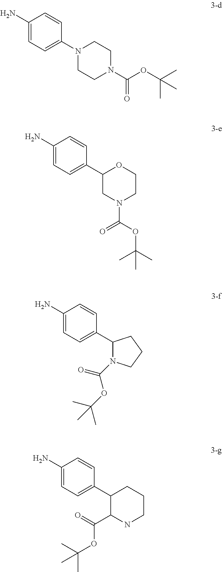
C1(N)=CC=C(N2CCN(C(OC(C)(C)C)=O)CC2)C=C1.C1(N)=CC=C(C2CN(C(OC(C)(C)C)=O)CCO2)C=C1.C1(N)=CC=C(C2N(C(=O)OC(C)(C)C)CCC2)C=C1.C1(N)=CC=C(C2C(C(=O)OC(C)(C)C)NCCC2)C=C1
